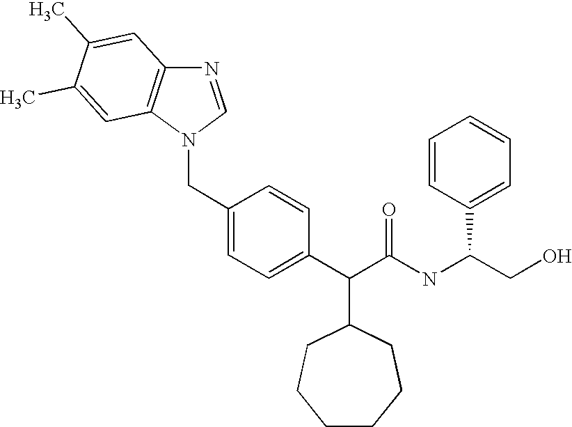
C(C1=CC=C(C(C(NC(C2=CC=CC=C2)CO)=O)C2CCCCCC2)C=C1)N1C=NC2=C1C=C(C)C(C)=C2
